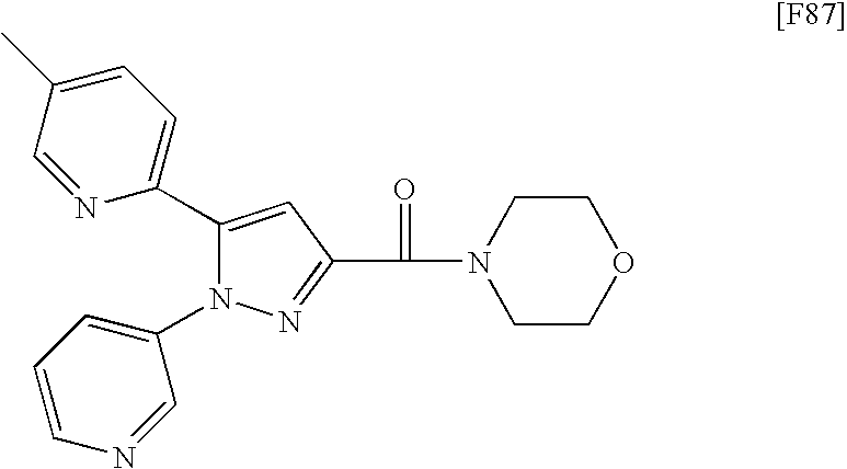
C1(C2=CC=C(C)C=N2)=CC(C(N2CCOCC2)=O)=NN1C1=CC=CN=C1
